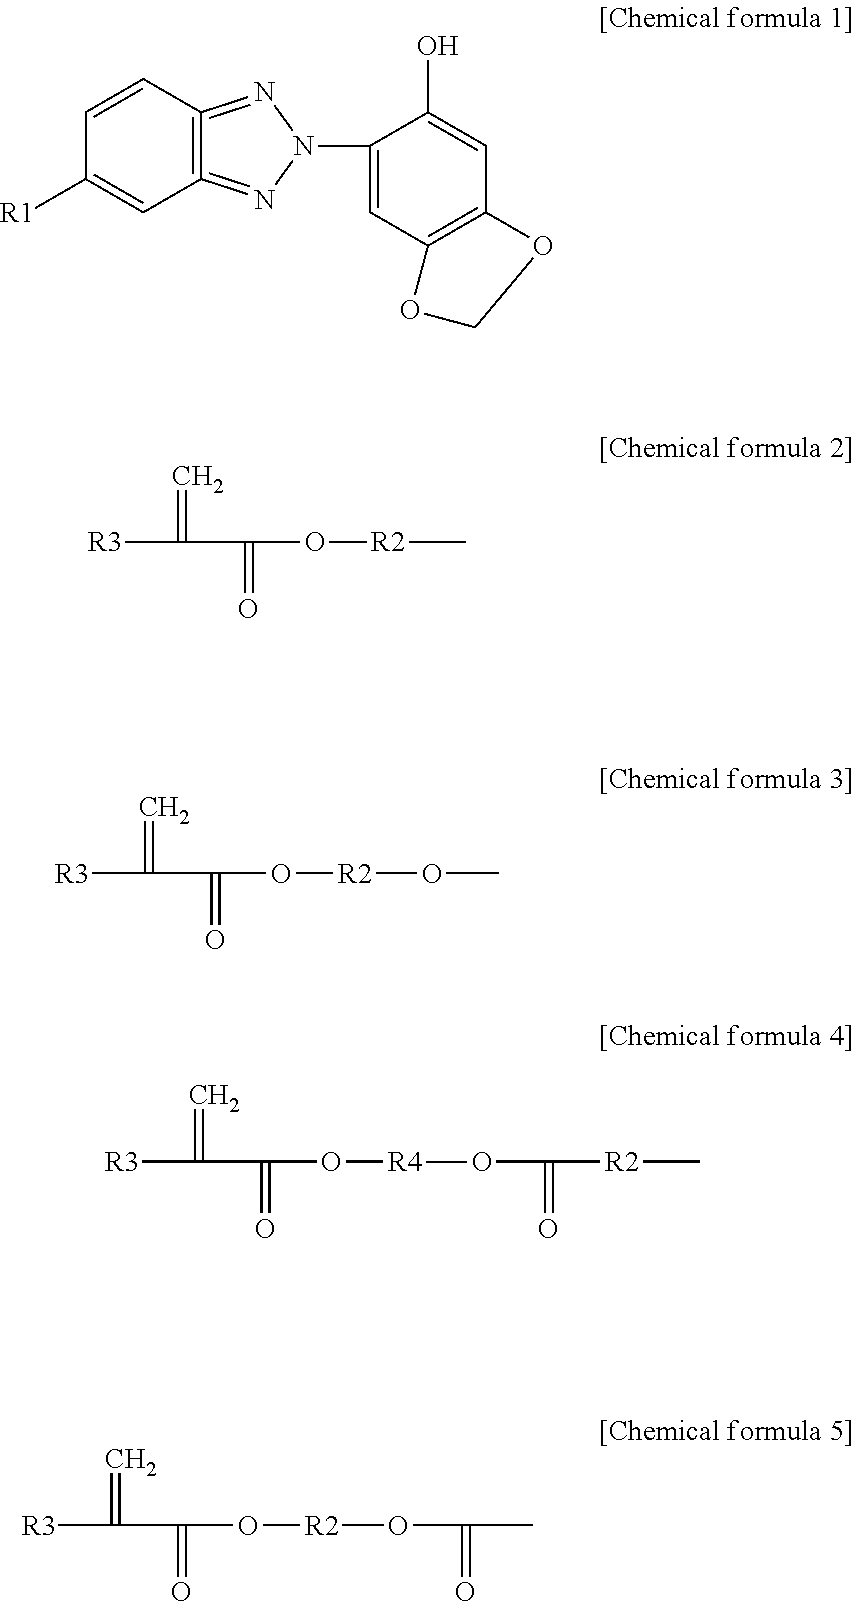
C12=C(=NN(C3=CC4=C(C=C3O)OCO4)N=1)C=C([R1])C=C2.[R3]C(=C)C(=O)O[R2]C.[R3]C(=C)C(=O)O[R2]OC.[R3]C(=C)C(=O)O[R4]OC(=O)[R2]C.[R3]C(=C)C(=O)O[R2]OC(=O)C
